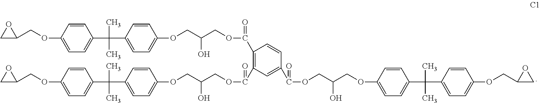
C1C(COC2=CC=C(C(C3=CC=C(OCC(COC(C4=C(C(OCC(COC5=CC=C(C(C6=CC=C(OCC7CO7)C=C6)(C)C)C=C5)O)=O)C=C(C(OCC(COC5=CC=C(C(C6=CC=C(OCC7CO7)C=C6)(C)C)C=C5)O)=O)C=C4)=O)O)C=C3)(C)C)C=C2)O1
